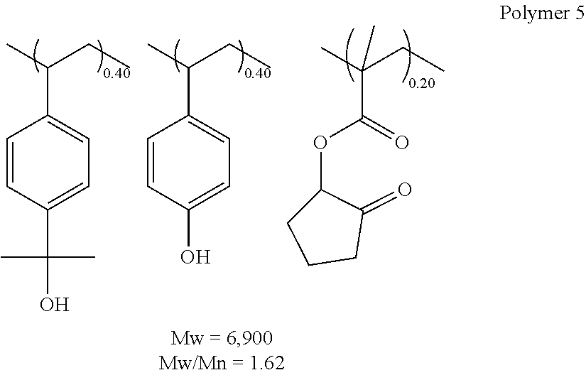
C(C(=O)OC1CCCC1=O)(C)(CC)C.C1=CC(C(C)(C)O)=CC=C1C(C)CC.C1=CC(O)=CC=C1C(C)CC
